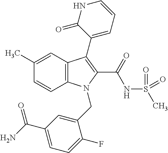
C1(C)=CC2=C(C=C1)N(CC1=CC(C(N)=O)=CC=C1F)C(C(NS(C)(=O)=O)=O)=C2C1=CC=CNC1=O
